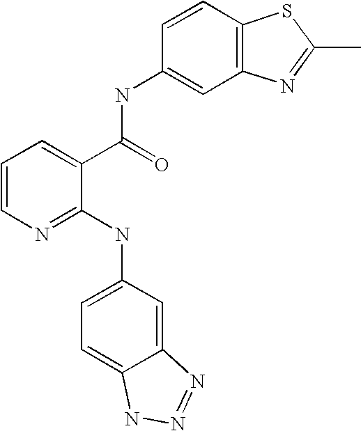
C1=CC(NC(C2=CC=CN=C2NC2=CC=C3C(=C2)N=NN3)=O)=CC2=C1SC(C)=N2
